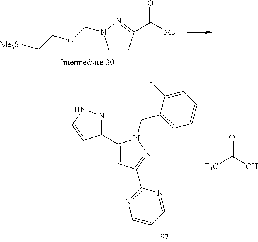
C1=CC(C(=O)[Me])=NN1COCC[Me3Si].C1(C2=NNC=C2)=CC(C2=NC=CC=N2)=NN1CC1=CC=CC=C1F.[F3C]C(O)=O
